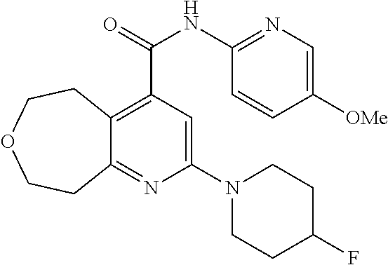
C12=C(C(NC3=NC=C([OMe])C=C3)=O)C=C(N3CCC(F)CC3)N=C1CCOCC2
